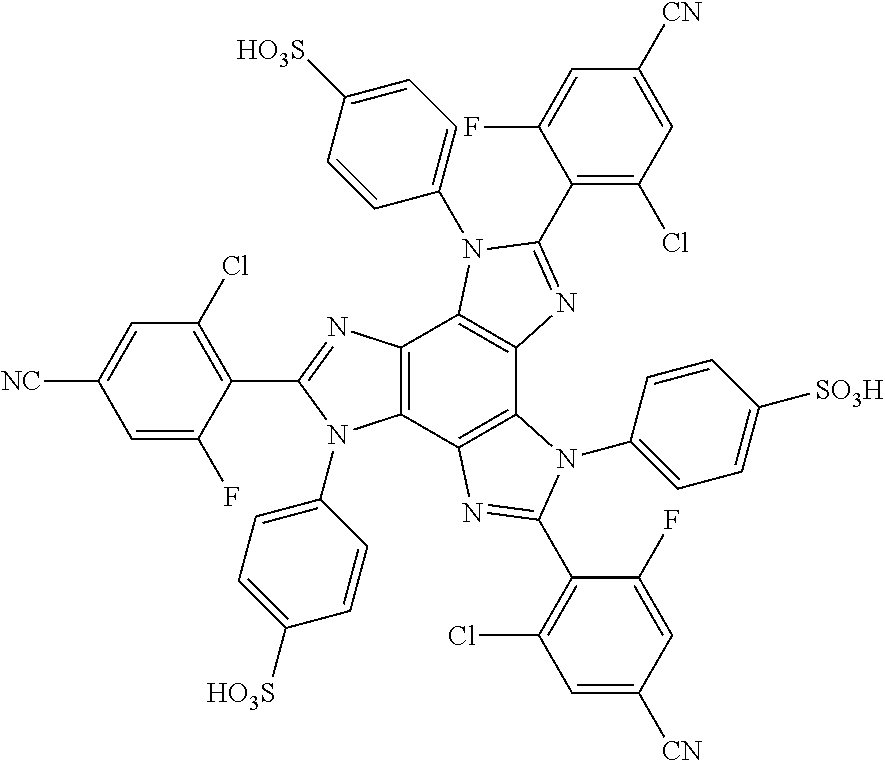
C12=C(C3=C(C4=C1N(C1=CC=C([HO3S])C=C1)C(C1=C(Cl)C=C([CN])C=C1F)=N4)N(C1=CC=C([SO3H])C=C1)C(C1=C(Cl)C=C([CN])C=C1F)=N3)N(C1=CC=C([HO3S])C=C1)C(C1=C(Cl)C=C([NC])C=C1F)=N2
